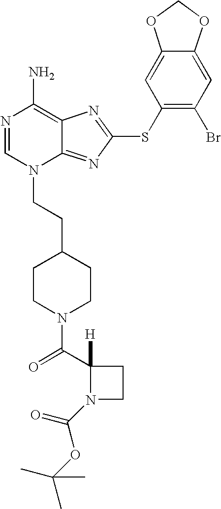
N1=CN(CCC2CCN(C(C3([H])N(C(=O)OC(C)(C)C)CC3)=O)CC2)C2=NC(SC3=C(Br)C=C4C(=C3)OCO4)=NC2=C1N
